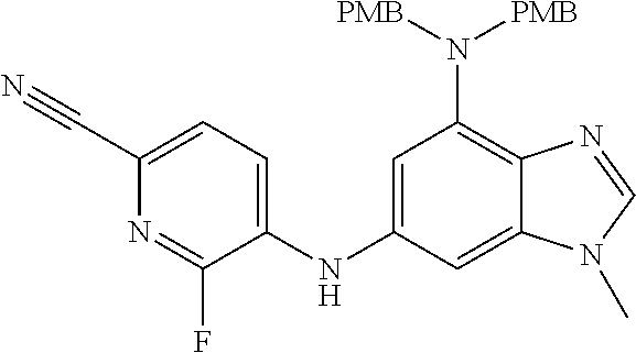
C12=C(N([PMB])[PMB])C=C(NC3=CC=C(C#N)N=C3F)C=C1N(C)C=N2
